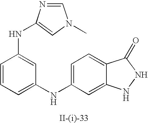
C1=CC(NC2=CN(C)C=N2)=CC(NC2=CC=C3C(=C2)NNC3=O)=C1
